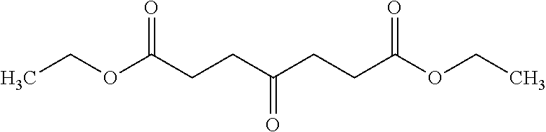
O(CC)C(CCC(CCC(OCC)=O)=O)=O
